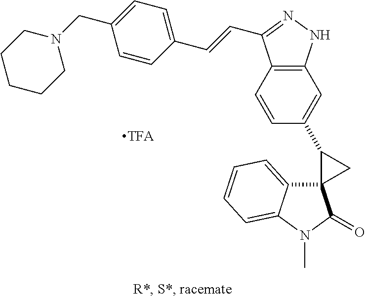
[TFA].C12(C3=CC=CC=C3N(C)C1=O)CC2C1=CC2=C(C=C1)C(C=CC1=CC=C(CN3CCCCC3)C=C1)=NN2
